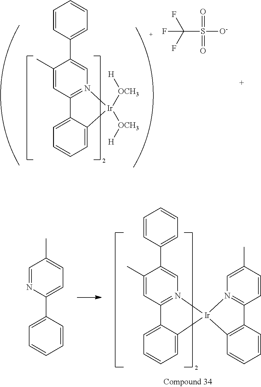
C1(C)=CC2=N(C=C1C1=CC=CC=C1)[Ir]([OCH3][H])([OCH3][H])C1=CC=CC=C21.C(S([O-])(=O)=O)(F)(F)F.C1(C)=CC2=N(C=C1C1=CC=CC=C1)[Ir]1(C3=CC=CC=C23)N2=C(C=CC(C)=C2)C2=C1C=CC=C2.C1=NC(C2=CC=CC=C2)=CC=C1C
